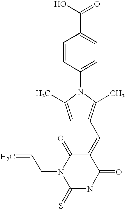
C1=CC(N2C(C)=CC(C=C3C(=O)N(CC=C)C(=S)NC3=O)=C2C)=CC=C1C(O)=O
